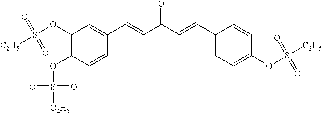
C1(OS([C2H5])(=O)=O)=C(OS([C2H5])(=O)=O)C=CC(C=CC(C=CC2=CC=C(OS([C2H5])(=O)=O)C=C2)=O)=C1
